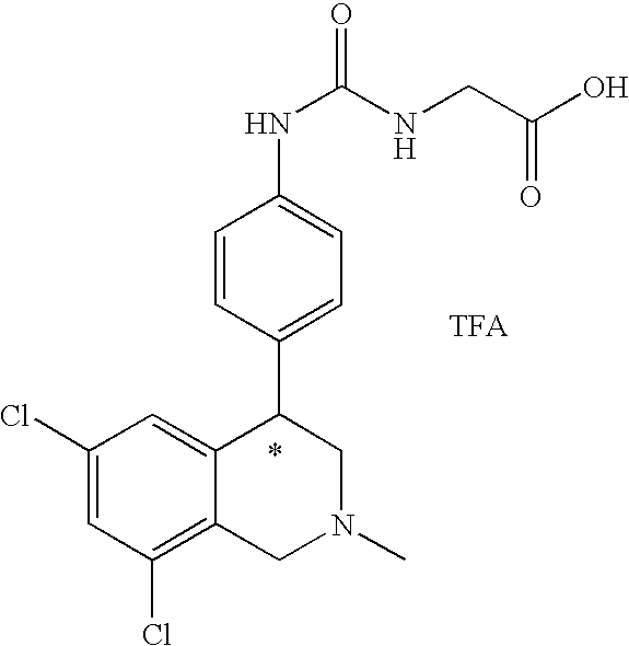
C1(Cl)=CC(Cl)=C2C(=C1)C(C1=CC=C(NC(=O)NCC(=O)O)C=C1)CN(C)C2
